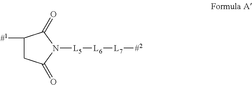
C1([#1])CC(=O)N([L5][L6][L7][#2])C1=O
